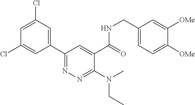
C1=C(Cl)C=C(C2=NN=C(N(C)CC)C(C(=O)NCC3=CC=C([OMe])C([OMe])=C3)=C2)C=C1Cl
